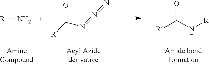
[R]N.[R]C(N=N=N)=O.[R]C(N[R])=O
